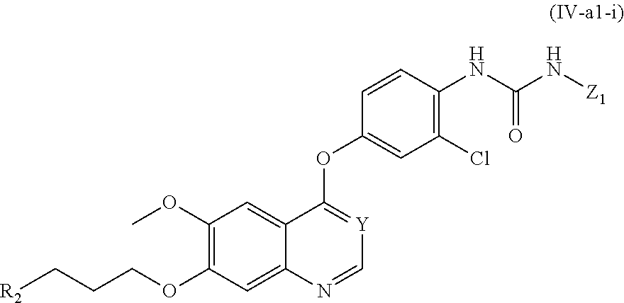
C1(OC)=C(OCCC[R2])C=C2C(=C1)C(OC1=CC(Cl)=C(NC(=O)N[Z1])C=C1)=[Y]C=N2
